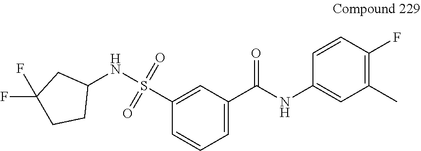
S(=O)(=O)(C1=CC(C(=O)NC2=CC(C)=C(F)C=C2)=CC=C1)NC1CC(F)(F)CC1
